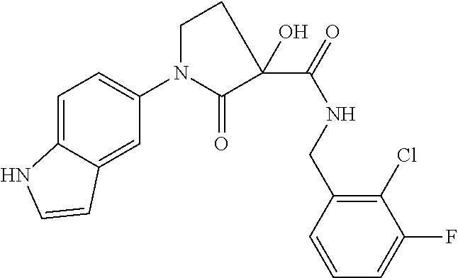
C12=CC=C(N3CCC(C(NCC4=C(Cl)C(F)=CC=C4)=O)(O)C3=O)C=C1C=CN2
